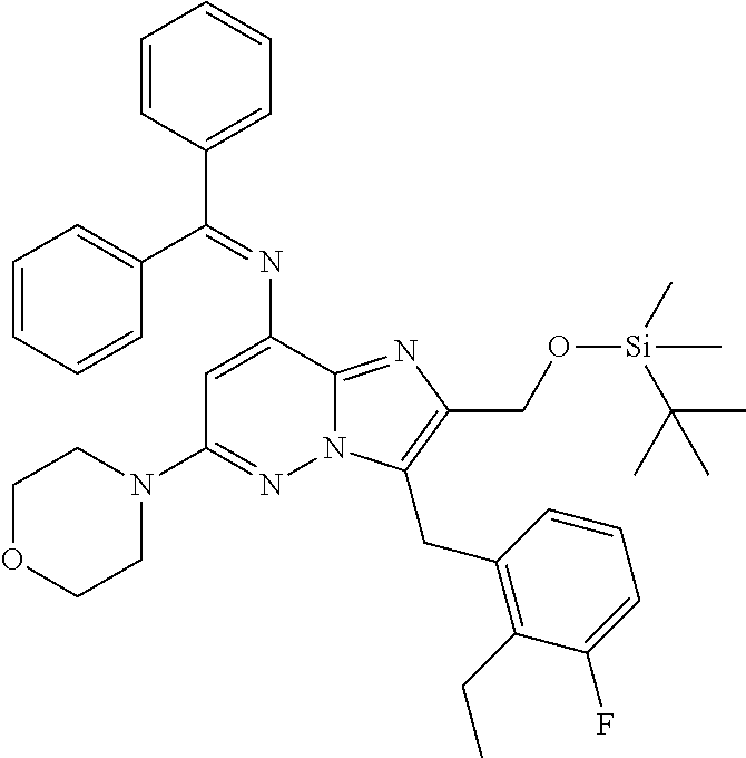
C1OCCN(C2=NN3C(=NC(CO[Si](C(C)(C)C)(C)C)=C3CC3=C(CC)C(F)=CC=C3)C(N=C(C3=CC=CC=C3)C3=CC=CC=C3)=C2)C1
